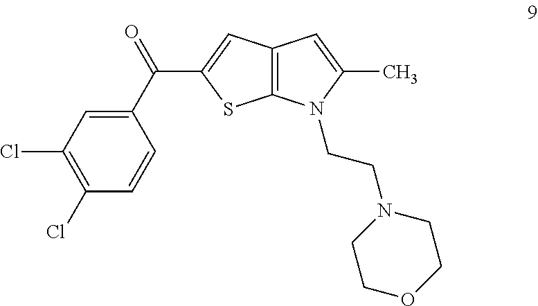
C12=C(N(CCN3CCOCC3)C(C)=C1)SC(C(C1=CC(Cl)=C(Cl)C=C1)=O)=C2
